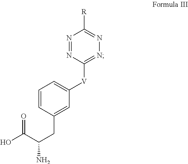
OC(C(CC1=CC([V]C2=NN=C([R])N=N2)=CC=C1)N)=O
